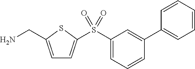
C1=C(CN)SC(S(C2=CC=CC(C3=CC=CC=C3)=C2)(=O)=O)=C1
